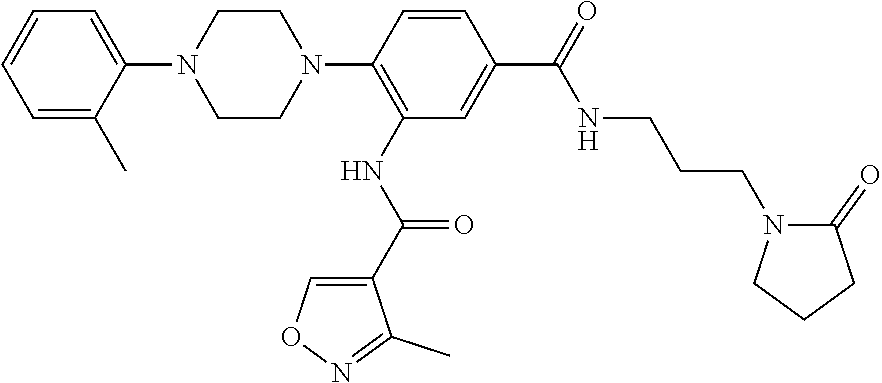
C1=C(N2CCN(C3=C(NC(C4=CON=C4C)=O)C=C(C(NCCCN4C(=O)CCC4)=O)C=C3)CC2)C(C)=CC=C1
